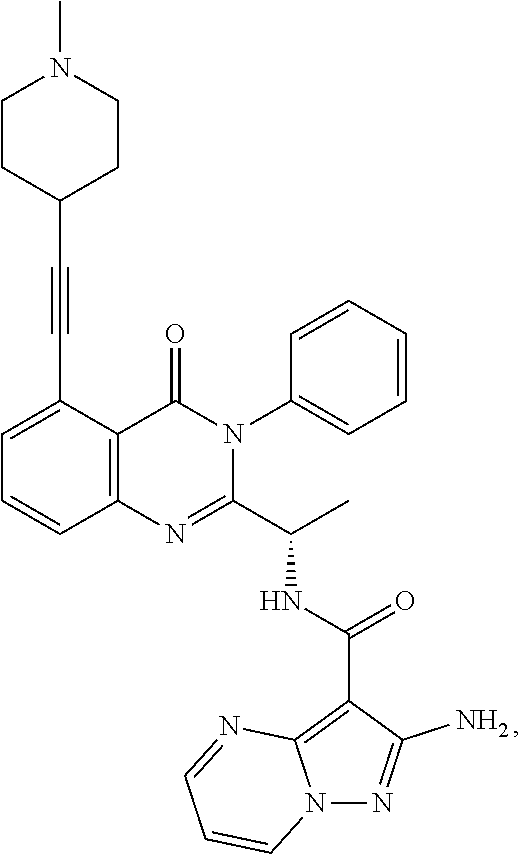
C1=C(C#CC2CCN(C)CC2)C2=C(C=C1)N=C(C(C)NC(=O)C1=C3N(N=C1N)C=CC=N3)N(C1=CC=CC=C1)C2=O
